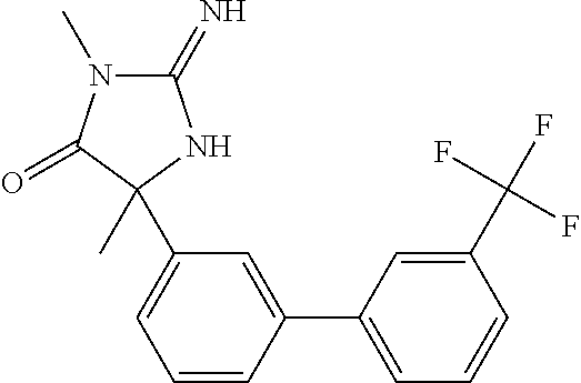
C1=CC(C2=CC=CC(C(F)(F)F)=C2)=CC(C2(C)C(=O)N(C)C(=N)N2)=C1
